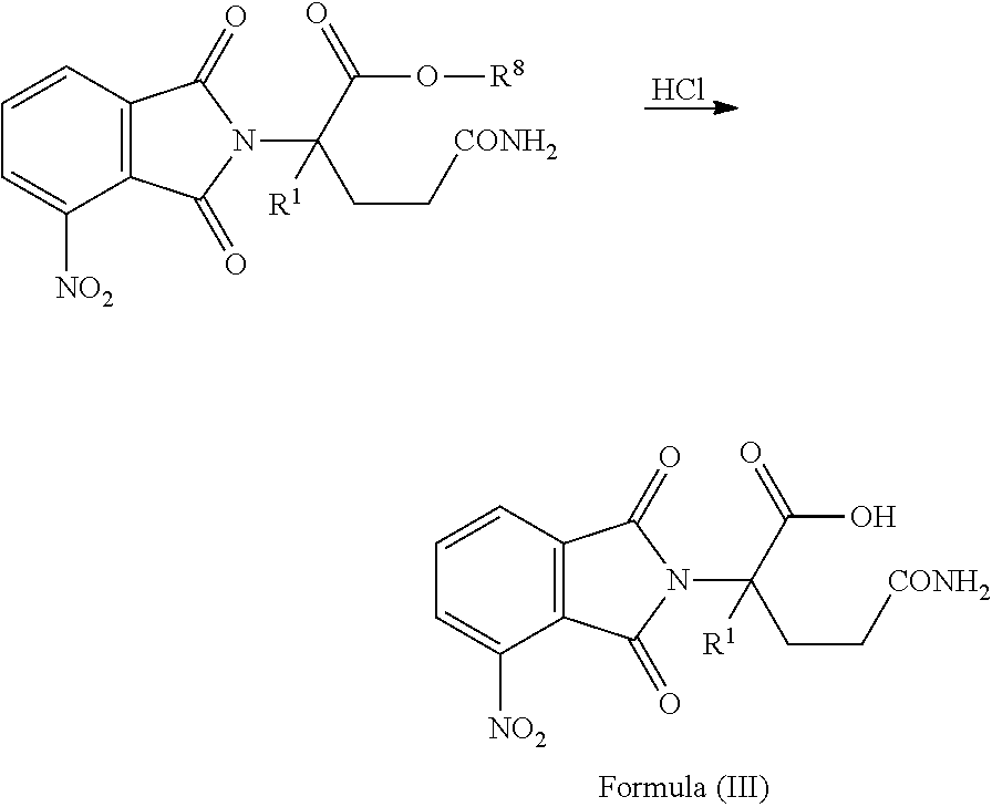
C12=C(C=CC=C1[NO2])C(=O)N(C(CC[CONH2])(C(O[R8])=O)[R1])C2=O.Cl.C12=C(C=CC=C1[NO2])C(=O)N(C(CC[CONH2])(C(O)=O)[R1])C2=O
